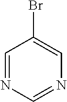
C1(Br)=CN=CN=C1
